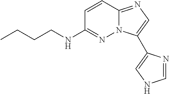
C1(NCCCC)=NN2C(=NC=C2C2=CNC=N2)C=C1
